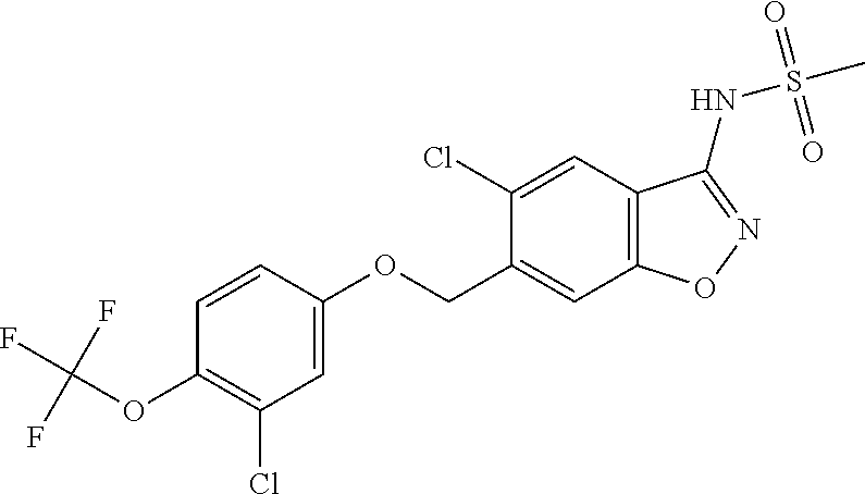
C1=CC(OCC2=CC3=C(C=C2Cl)C(NS(C)(=O)=O)=NO3)=CC(Cl)=C1OC(F)(F)F
